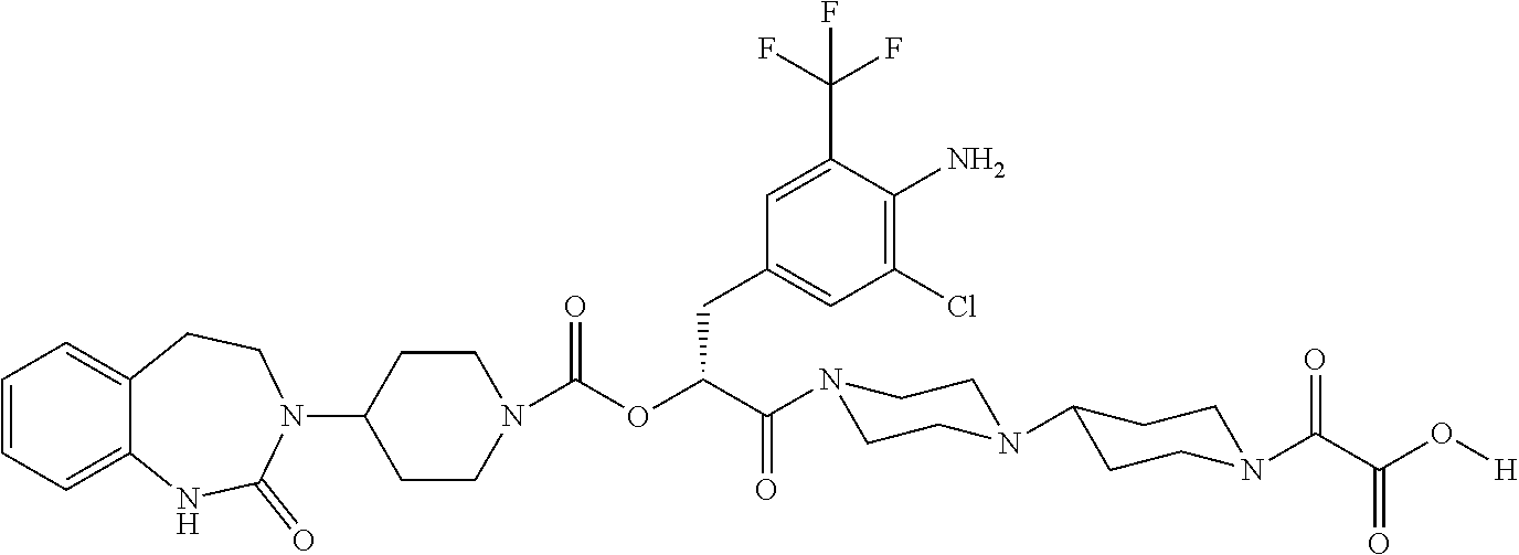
C1=CC=C2C(=C1)CCN(C1CCN(C(OC(CC3=CC(Cl)=C(N)C(C(F)(F)F)=C3)C(=O)N3CCN(C4CCN(C(C(O[H])=O)=O)CC4)CC3)=O)CC1)C(=O)N2
